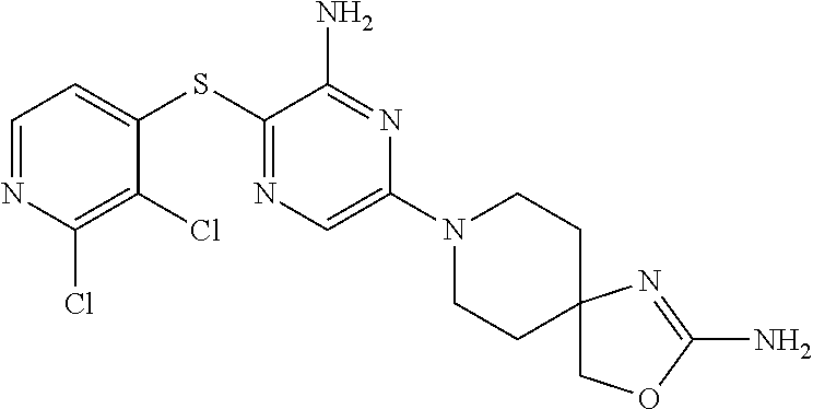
C1=C(SC2=NC=C(N3CCC4(CC3)COC(N)=N4)N=C2N)C(Cl)=C(Cl)N=C1
